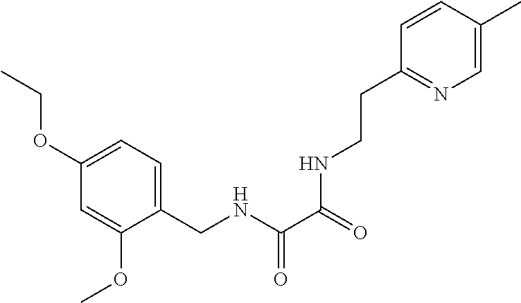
C1=C(CNC(C(=O)NCCC2=NC=C(C)C=C2)=O)C(OC)=CC(OCC)=C1
